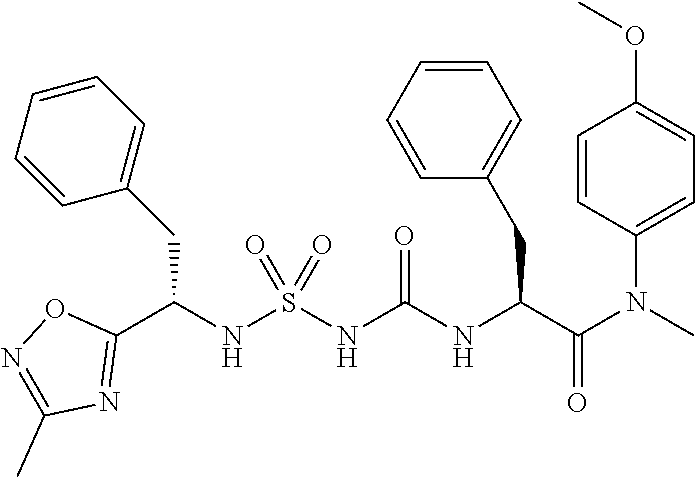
C1(C(NS(NC(NC(C(N(C)C2=CC=C(OC)C=C2)=O)CC2=CC=CC=C2)=O)(=O)=O)CC2=CC=CC=C2)=NC(C)=NO1
